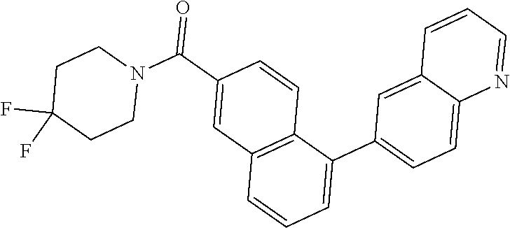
FC1(F)CCN(C(C2=CC3=C(C=C2)C(C2=CC=C4C(=C2)C=CC=N4)=CC=C3)=O)CC1
